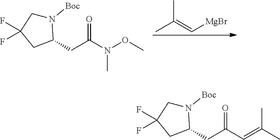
N1([Boc])CC(F)(F)CC1CC(C=C(C)C)=O.N1([Boc])CC(F)(F)CC1CC(N(C)OC)=O.CC(=C[MgBr])C
